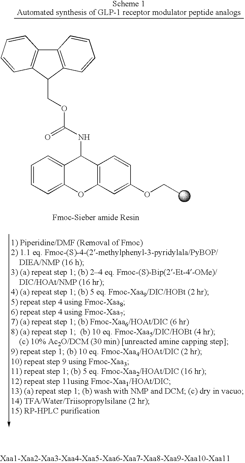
C12=C(C(COC(NC3C4=CC=CC=C4OC4=C3C=CC(OCC)=C4)=O)C3=C1C=CC=C3)C=CC=C2
